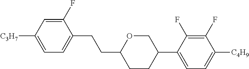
C1(F)=CC([C3H7])=CC=C1CCC1CCC(C2=CC=C([C4H9])C(F)=C2F)CO1
